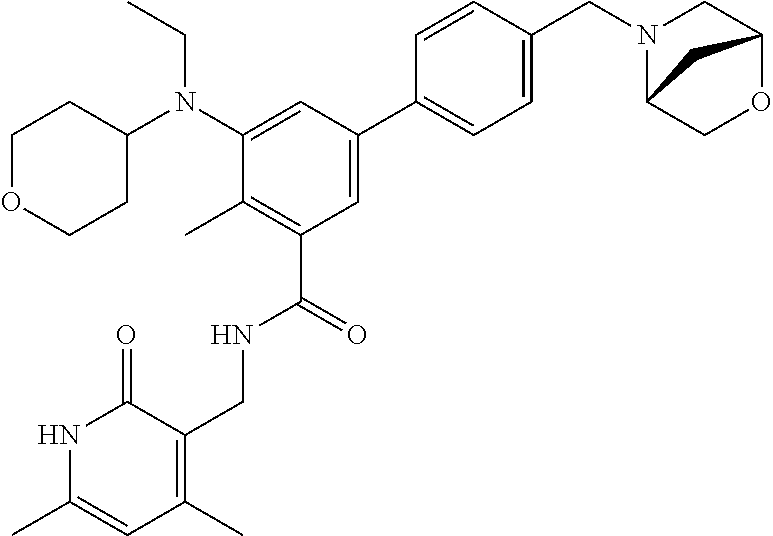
C1OCCC(N(C2=CC(C3=CC=C(CN4C5COC(C4)C5)C=C3)=CC(C(NCC3=C(C)C=C(C)NC3=O)=O)=C2C)CC)C1
